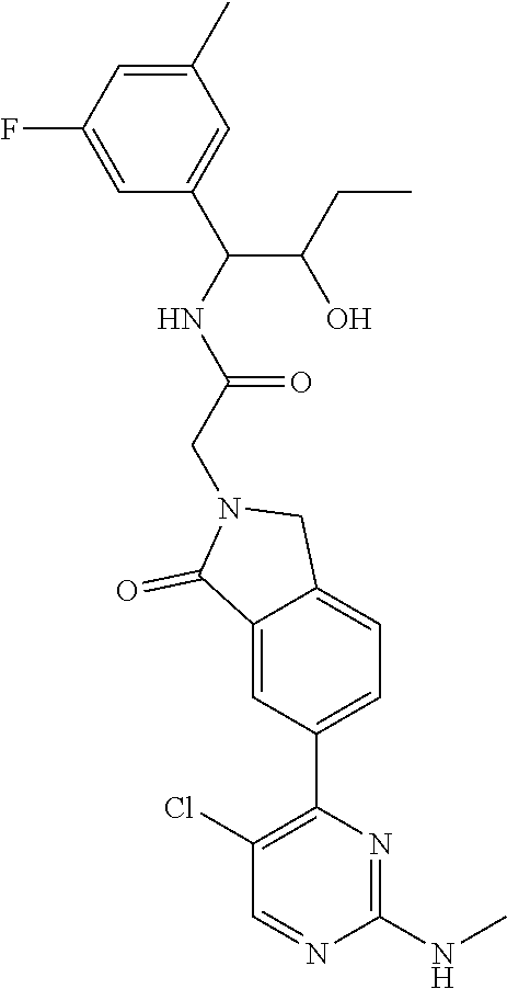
C1(C)=CC(F)=CC(C(NC(CN2C(=O)C3=CC(C4=C(Cl)C=NC(NC)=N4)=CC=C3C2)=O)C(O)CC)=C1
